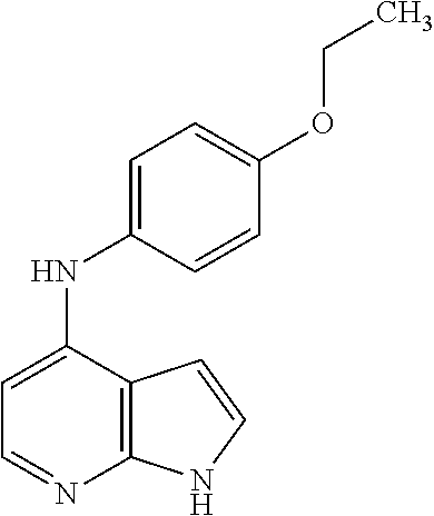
C1=C(NC2=CC=C(OCC)C=C2)C2=C(N=C1)NC=C2
